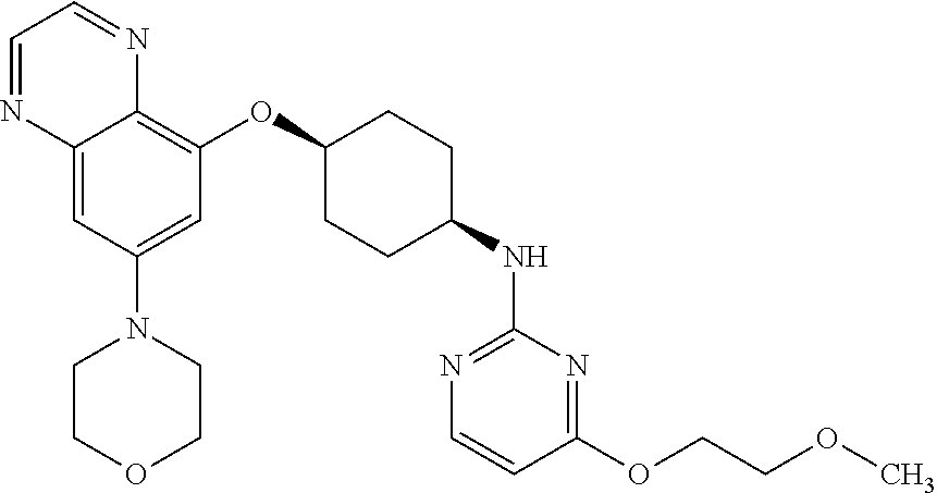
C1=NC2=CC(N3CCOCC3)=CC(OC3CCC(NC4=NC=CC(OCCOC)=N4)CC3)=C2N=C1
